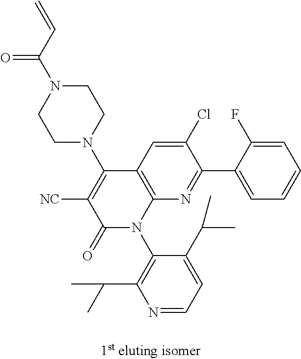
C1N(C2=C([NC])C(=O)N(C3=C(C(C)C)N=CC=C3C(C)C)C3=C2C=C(Cl)C(C2=CC=CC=C2F)=N3)CCN(C(C=C)=O)C1
